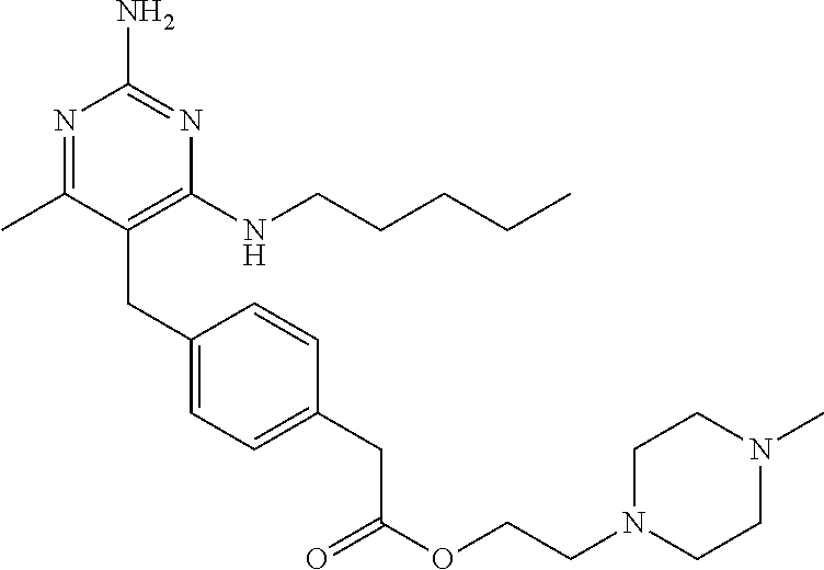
C1(CC2=CC=C(CC(OCCN3CCN(C)CC3)=O)C=C2)=C(NCCCCC)N=C(N)N=C1C
